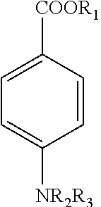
C1=C([COOR1])C=CC([NR2R3])=C1
